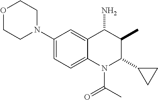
C1(N2CCOCC2)=CC=C2C(=C1)C(N)C(C)C(C1CC1)N2C(C)=O
